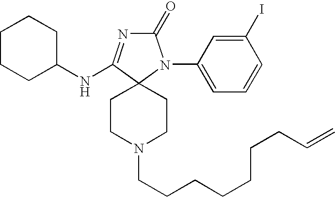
C1CCC(NC2=NC(=O)N(C3=CC=CC(I)=C3)C23CCN(CCCCCCCC=C)CC3)CC1
